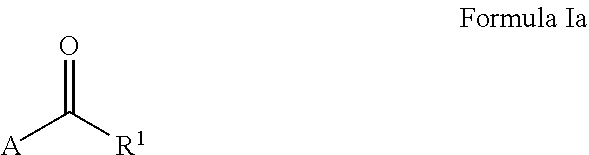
[A]C([R1])=O
